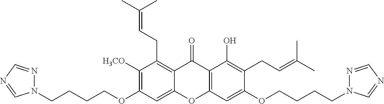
C1([H3CO])=C(OCCCCN2N=CN=C2)C=C2C(=C1CC=C(C)C)C(=O)C1=C(O2)C=C(OCCCCN2N=CN=C2)C(CC=C(C)C)=C1O
